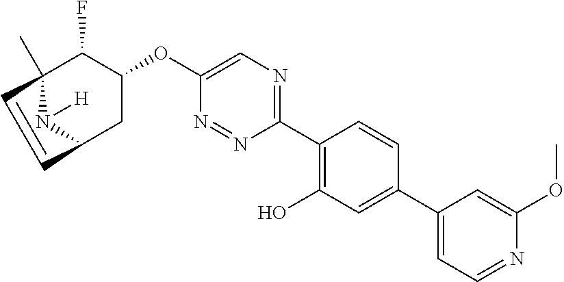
C1(C2=C(O)C=C(C3=CC=NC(OC)=C3)C=C2)=NC=C(OC2C(F)C3(C)N([H])C(C2)C=C3)N=N1
